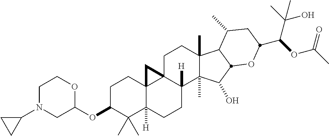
C1C(OC2OCCN(C3CC3)C2)C(C)(C)C2([H])C3(C1)C1(C([H])(CC2)C2(C)C(C)(CC1)C1C(C)CC(C(C(C)(O)C)OC(C)=O)OC1C2O)C3
